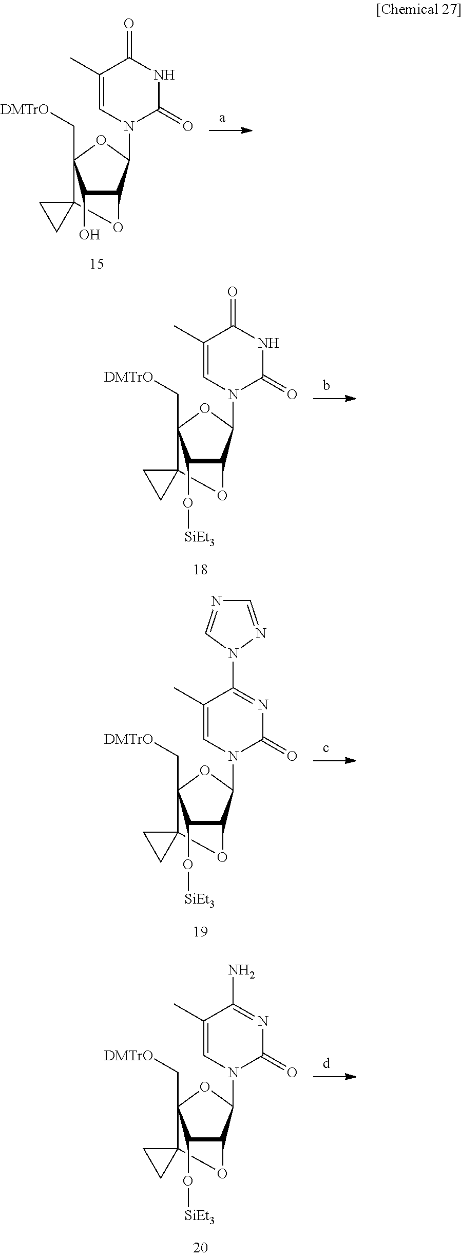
C12(C3(C[DMTrO])C(O)C(C(N4C(=O)NC(=O)C(C)=C4)O3)O1)CC2.C12(C3(C[DMTrO])C(O[SiEt3])C(C(N4C(=O)NC(=O)C(C)=C4)O3)O1)CC2.C12(C3(C[DMTrO])C(O[SiEt3])C(C(N4C(=O)N=C(N5N=CN=C5)C(C)=C4)O3)O1)CC2.C12(C3(C[DMTrO])C(O[SiEt3])C(C(N4C(=O)N=C(N)C(C)=C4)O3)O1)CC2
